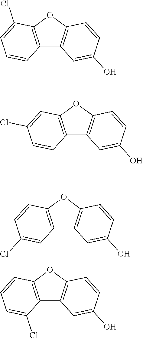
C12=C(OC3=C1C=C(O)C=C3)C(Cl)=CC=C2.C12=C(OC3=C1C=C(O)C=C3)C=C(Cl)C=C2.C12=C(OC3=C1C=C(O)C=C3)C=CC(Cl)=C2.C12=C(OC3=C1C=C(O)C=C3)C=CC=C2Cl
